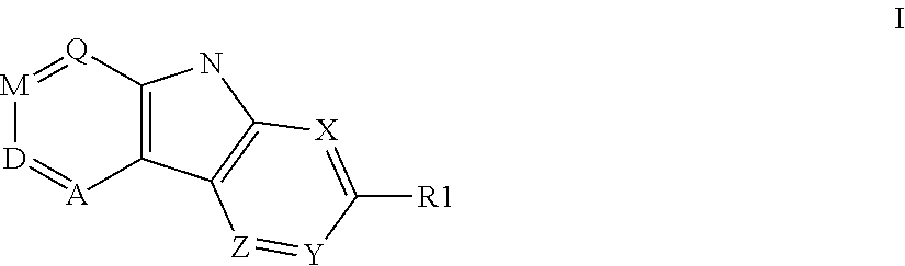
[M]1=[Q]C2=C([A]=[D]1)C1=C(N2)[X]=C([R1])[Y]=[Z]1
